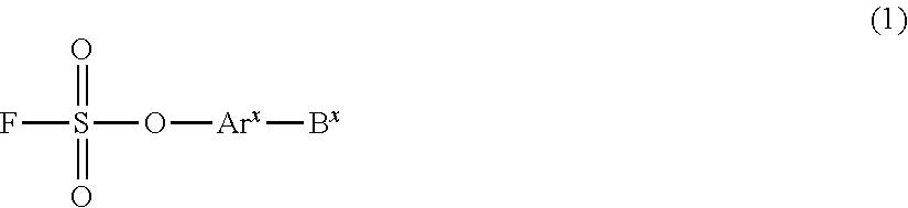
FS(O[Arx][Bx])(=O)=O
